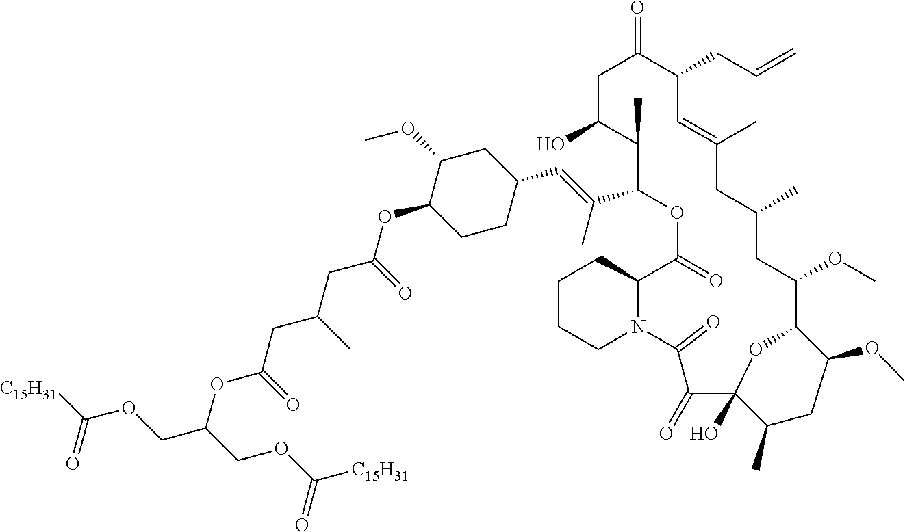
C1C(=O)C(CC=C)C=C(C)CC(C)CC(OC)C2OC(O)(C(=O)C(=O)N3C(C(=O)OC(C(=CC4CC(OC)C(OC(CC(CC(OC(COC([C15H31])=O)COC([C15H31])=O)=O)C)=O)CC4)C)C(C)C1O)CCCC3)C(C)CC2OC
